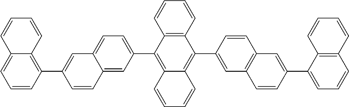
C1=CC(C2=CC3=CC=C(C4=C5C(=C(C6=CC7=C(C=C6)C=C(C6=CC=CC8=C6C=CC=C8)C=C7)C6=C4C=CC=C6)C=CC=C5)C=C3C=C2)=C2C(=C1)C=CC=C2
